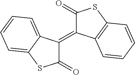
C1(=C2C(=O)SC3=C2C=CC=C3)C(=O)SC2=CC=CC=C12
